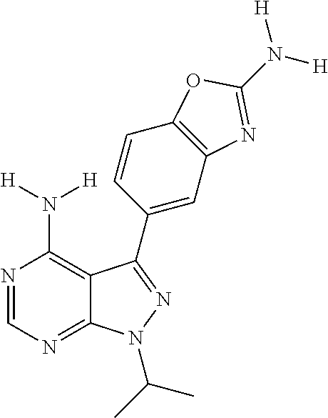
N1=CN=C2C(=C1N([H])[H])C(C1=CC3=C(C=C1)OC(N([H])[H])=N3)=NN2C(C)C
